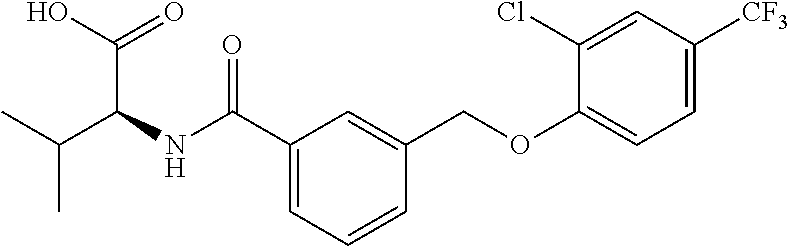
C1(C(NC(C(=O)O)C(C)C)=O)=CC=CC(COC2=CC=C([CF3])C=C2Cl)=C1
